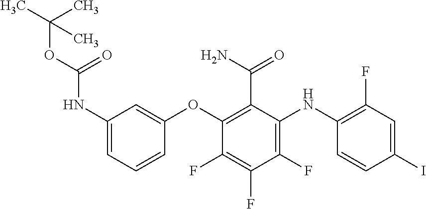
N(C1=CC=CC(OC2=C(C(N)=O)C(NC3=C(F)C=C(I)C=C3)=C(F)C(F)=C2F)=C1)C(OC(C)(C)C)=O
